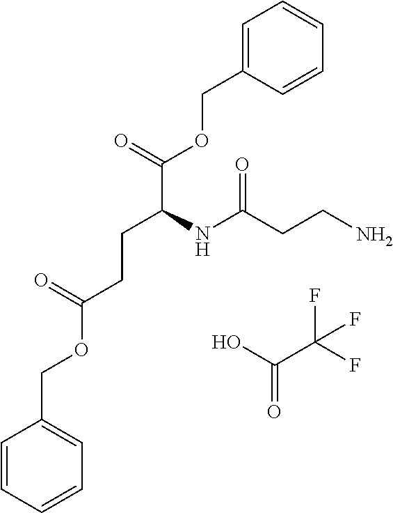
C1=CC=CC=C1COC(CCC(C(=O)OCC1=CC=CC=C1)NC(CCN)=O)=O.O=C(O)C(F)(F)F
